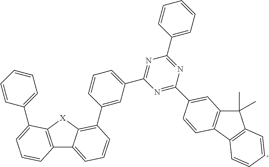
C12=C([X]C3=C(C4=CC(C5=NC(C6=CC=CC=C6)=NC(C6=CC7=C(C8=C(C7(C)C)C=CC=C8)C=C6)=N5)=CC=C4)C=CC=C13)C(C1=CC=CC=C1)=CC=C2
